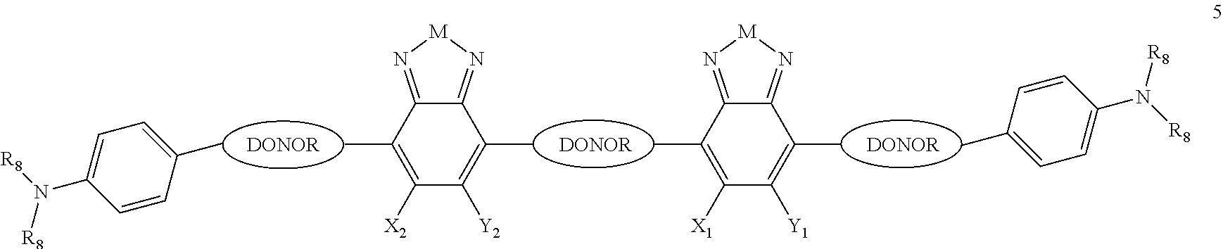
C1([X2])=C(C)C2=N[M]N=C2C(C)=C1[Y2].C1([X1])=C(C)C2=N[M]N=C2C(C)=C1[Y1].C1=CC(C)=CC=C1N([R8])[R8].C1=CC(C)=CC=C1N([R8])[R8].[DONOR].[DONOR].[DONOR]
